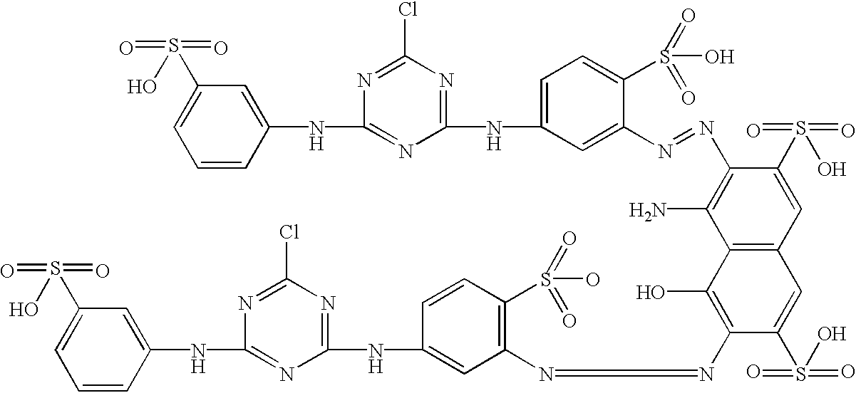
C1=CC(NC2=NC(NC3=CC=C(S(=O)(=O)O)C(N=NC4=C(N)C5=C(C=C4S(O)(=O)=O)C=C(S(O)(=O)=O)C(N=NC4=C(S(=O)(=O)O)C=CC(NC6=NC(Cl)=NC(NC7=CC(S(O)(=O)=O)=CC=C7)=N6)=C4)=C5O)=C3)=NC(Cl)=N2)=CC(S(O)(=O)=O)=C1
